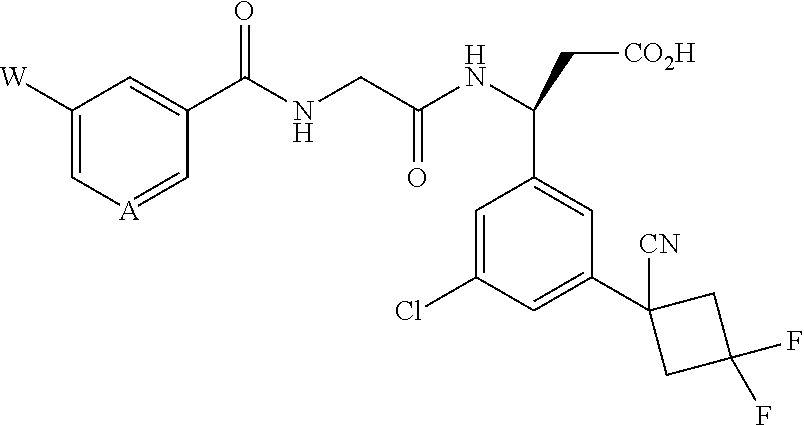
C1([W])=C[A]=CC(C(NCC(NC(C[CO2H])C2=CC(C3([CN])CC(F)(F)C3)=CC(Cl)=C2)=O)=O)=C1
